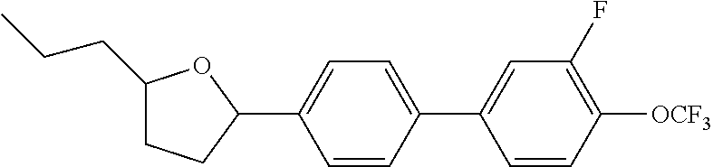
C1(CCC)CCC(C2=CC=C(C3=CC(F)=C([OCF3])C=C3)C=C2)O1
